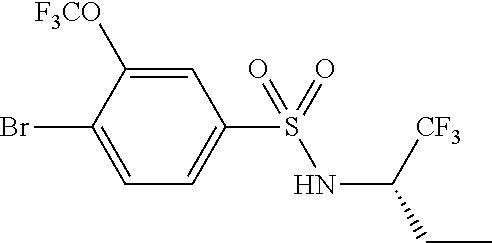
C1=C([F3CO])C(Br)=CC=C1S(=O)(NC([CF3])CC)=O
